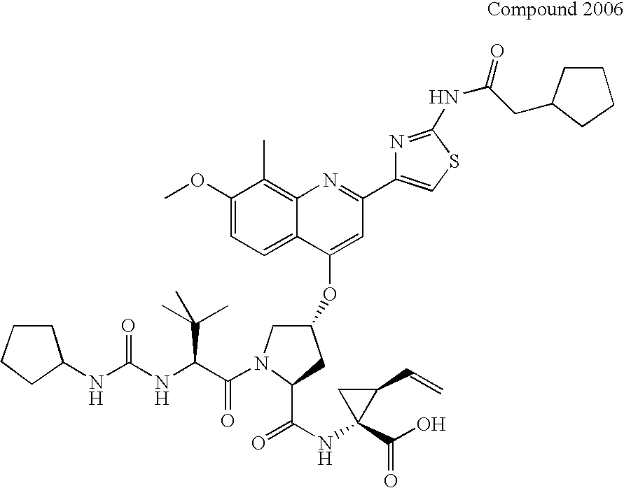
C1(OC)=CC=C2C(=C1C)N=C(C1=CSC(NC(=O)CC3CCCC3)=N1)C=C2OC1CN(C(=O)C(C(C)(C)C)NC(NC2CCCC2)=O)C(C(=O)NC2(C(=O)O)C(C=C)C2)C1
